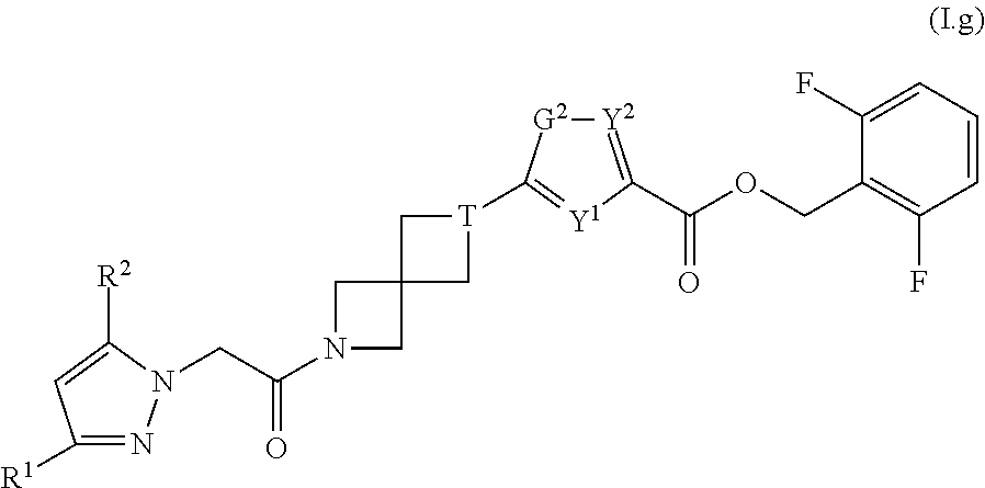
C1([R1])=NN(CC(N2CC3(C2)C[T](C2=[Y1]C(C(OCC4=C(F)C=CC=C4F)=O)=[Y2][G2]2)C3)=O)C([R2])=C1
